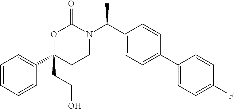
C1(C2=CC=C(F)C=C2)=CC=C(C(N2C(=O)OC(CCO)(C3=CC=CC=C3)CC2)C)C=C1
